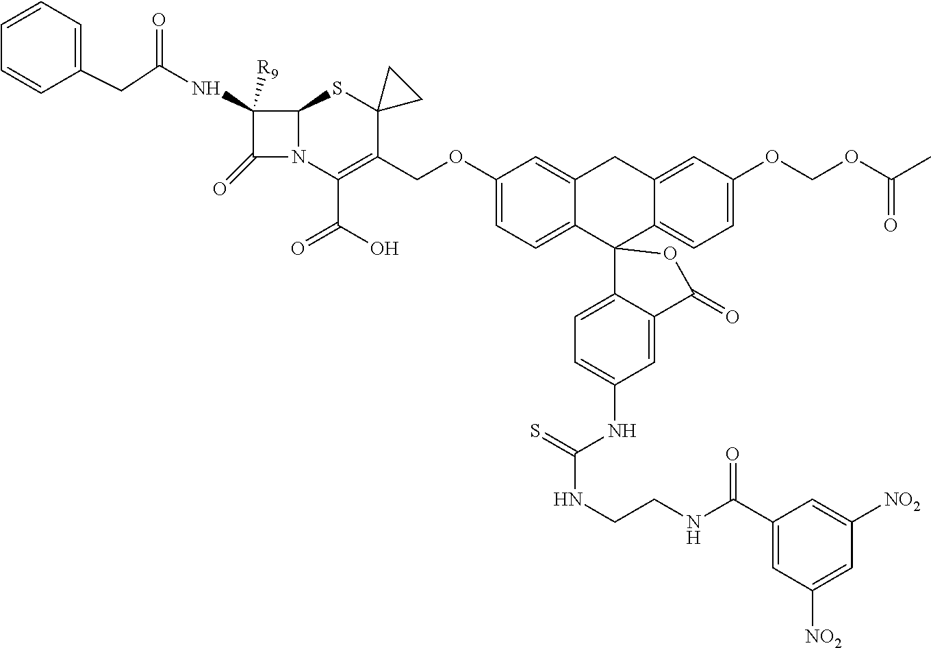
C12N(C(C(O)=O)=C(COC3=CC=C4C(=C3)CC3=CC(OCOC(C)=O)=CC=C3C43C4=CC=C(NC(=S)NCCNC(C5=CC([NO2])=CC([NO2])=C5)=O)C=C4C(=O)O3)C3(S1)CC3)C(=O)C2(NC(=O)CC1=CC=CC=C1)[R9]
